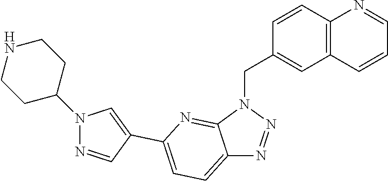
C12=C(C=CC(CN3C4=NC(C5=CN(C6CCNCC6)N=C5)=CC=C4N=N3)=C1)N=CC=C2
